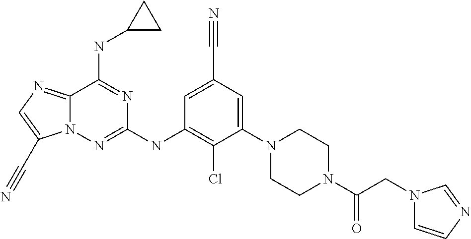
C12=NC=C(C#N)N1N=C(NC1=C(Cl)C(N3CCN(C(CN4C=CN=C4)=O)CC3)=CC(C#N)=C1)N=C2NC1CC1
